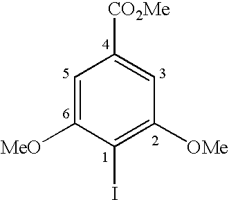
C1=C([MeO])C(I)=C([OMe])C=C1[CO2Me]
